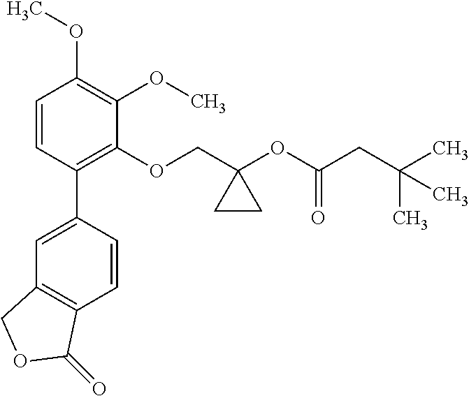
C1=CC(C2=CC3=C(C=C2)C(=O)OC3)=C(OCC2(OC(CC(C)(C)C)=O)CC2)C(OC)=C1OC
